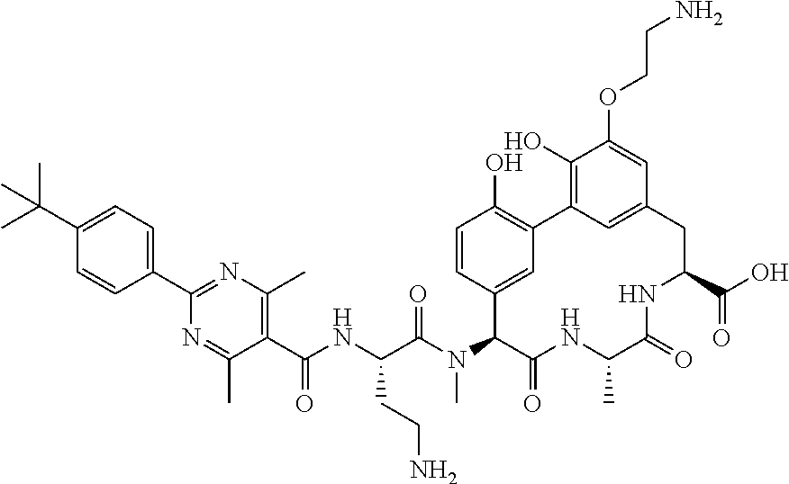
C(C(N(C1C(=O)NC(C)C(=O)NC(C(O)=O)CC2=CC(=C(O)C(OCCN)=C2)C2=C(O)C=CC1=C2)C)=O)(CCN)NC(=O)C1=C(C)N=C(C2=CC=C(C(C)(C)C)C=C2)N=C1C
